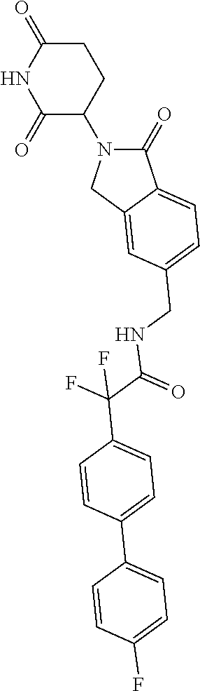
C1(=O)N(C2CCC(=O)NC2=O)CC2=CC(CNC(=O)C(F)(F)C3=CC=C(C4=CC=C(F)C=C4)C=C3)=CC=C12
